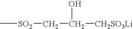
C[SO2]CC([CH2SO3Li])O
